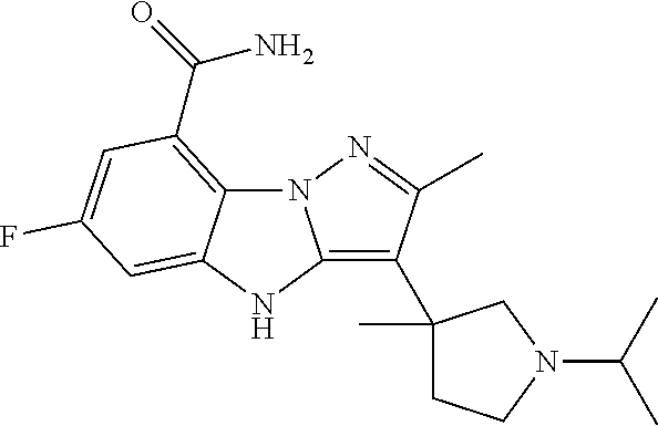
N12C3=C(C(N)=O)C=C(F)C=C3NC1=C(C1(C)CCN(C(C)C)C1)C(C)=N2
